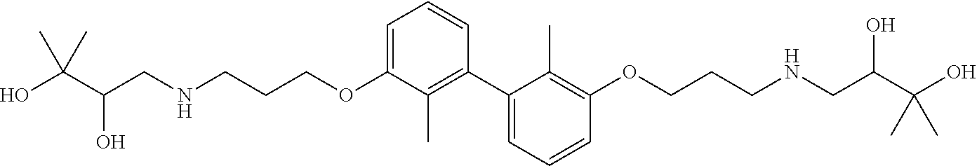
C1=C(OCCCNCC(C(O)(C)C)O)C(C)=C(C2=CC=CC(OCCCNCC(C(O)(C)C)O)=C2C)C=C1
